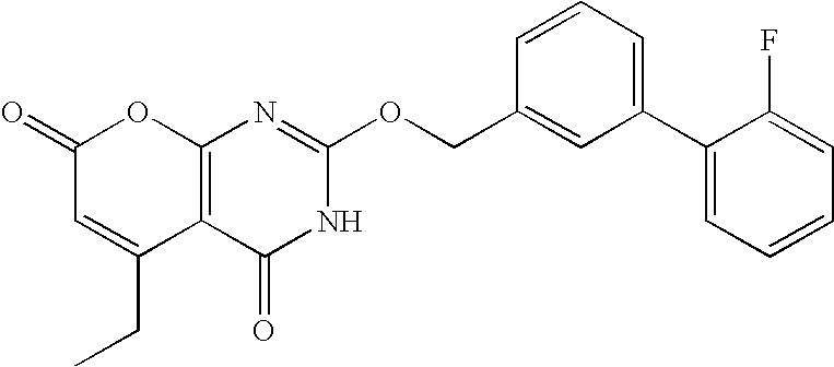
C12=C(C(=O)NC(OCC3=CC(C4=CC=CC=C4F)=CC=C3)=N1)C(CC)=CC(=O)O2
